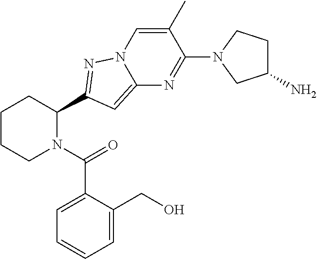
C1CCN(C(=O)C2=CC=CC=C2CO)C(C2=NN3C(=C2)N=C(N2CC(N)CC2)C(C)=C3)C1
